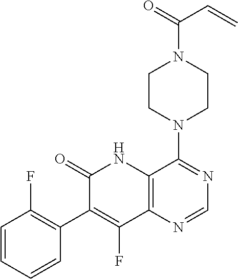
C1CN(C2=NC=NC3=C2NC(=O)C(C2=C(F)C=CC=C2)=C3F)CCN1C(=O)C=C
